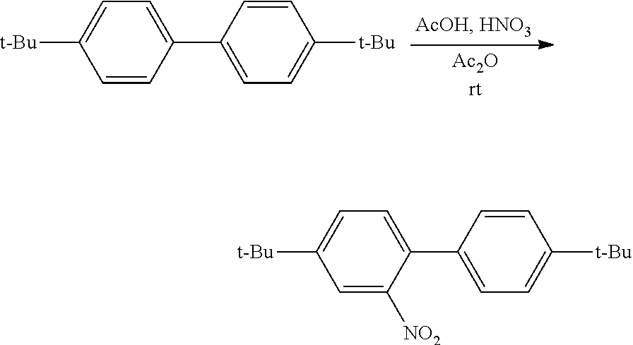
C1=CC(C2=CC=C([t-Bu])C=C2)=CC=C1[t-Bu].C1=C([NO2])C(C2=CC=C([t-Bu])C=C2)=CC=C1[t-Bu]
